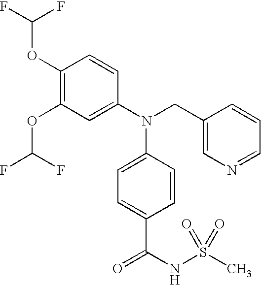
FC(F)OC1=C(OC(F)F)C=C(N(C2=CC=C(C(=O)NS(C)(=O)=O)C=C2)CC2=CN=CC=C2)C=C1
